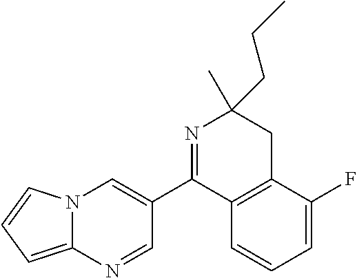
N12C(=CC=C1)N=CC(C1=NC(C)(CCC)CC3=C1C=CC=C3F)=C2
